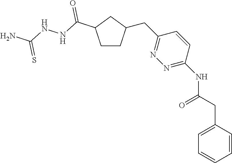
C1=C(CC(NC2=NN=C(CC3CCC(C(NNC(N)=S)=O)C3)C=C2)=O)C=CC=C1
